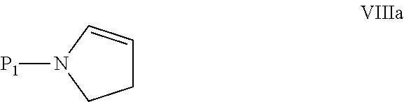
C1C=CN([P1])C1
